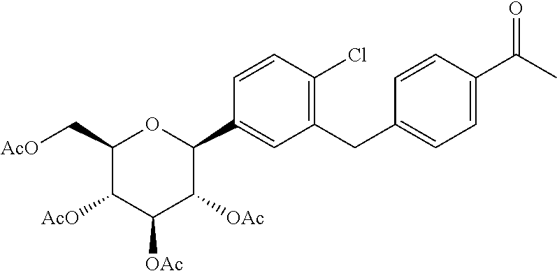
CC(C1=CC=C(CC2=C(Cl)C=CC(C3OC(C[AcO])C([AcO])C([OAc])C3[OAc])=C2)C=C1)=O
